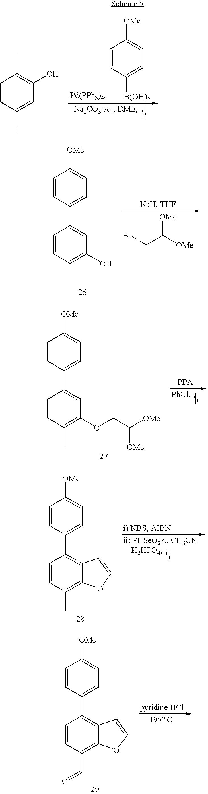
C1=CC(C2=CC(O)=C(C)C=C2)=CC=C1[OMe].BrCC([OMe])[OMe].C1=CC(C2=C3C(=C(C=O)C=C2)OC=C3)=CC=C1[OMe].C1=CC([B(OH)2])=CC=C1[OMe].C1=CC(I)=CC(O)=C1C.C1=CC(C2=CC(OCC([OMe])[OMe])=C(C)C=C2)=CC=C1[OMe].C1=CC(C2=C3C(=C(C)C=C2)OC=C3)=CC=C1[OMe]
